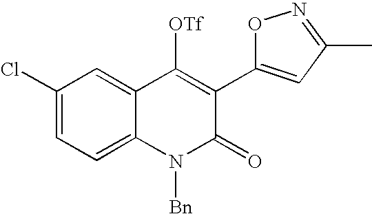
C1(Cl)=CC=C2C(=C1)C([OTf])=C(C1=CC(C)=NO1)C(=O)N2[Bn]
